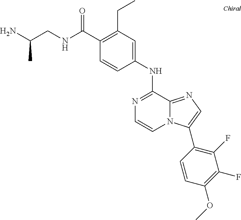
N1=C(NC2=CC(CC)=C(C(NCC(N)C)=O)C=C2)C2=NC=C(C3=C(F)C(F)=C(OC)C=C3)N2C=C1
